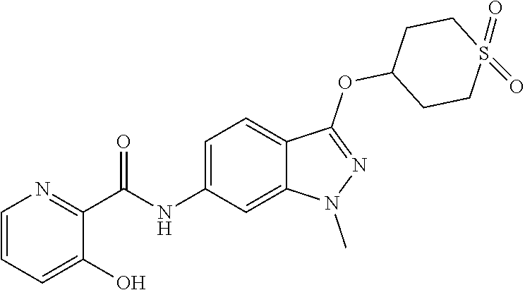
C1=CC=C(O)C(C(NC2=CC=C3C(=C2)N(C)N=C3OC2CCS(=O)(=O)CC2)=O)=N1
